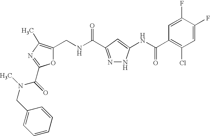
O1C(CNC(=O)C2=NNC(NC(C3=C(Cl)C=C(F)C(F)=C3)=O)=C2)=C(C)N=C1C(N(CC1=CC=CC=C1)C)=O
